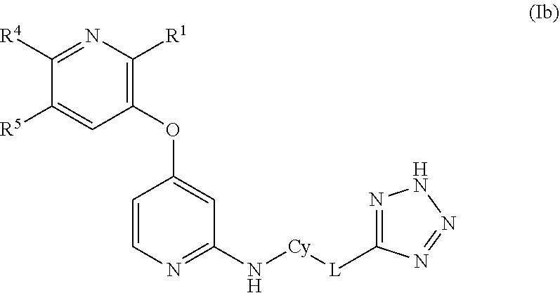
C1=CN=C(N[Cy][L]C2=NNN=N2)C=C1OC1=C([R1])N=C([R4])C([R5])=C1
